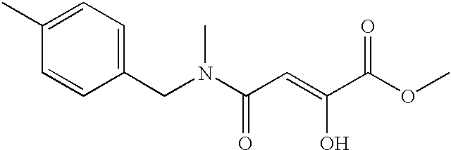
C1=CC(CN(C(C=C(C(OC)=O)O)=O)C)=CC=C1C
